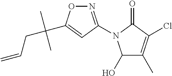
N1=C(N2C(O)C(C)=C(Cl)C2=O)C=C(C(CC=C)(C)C)O1
